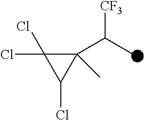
ClC1(Cl)C(C(C)[CF3])(C)C1Cl
